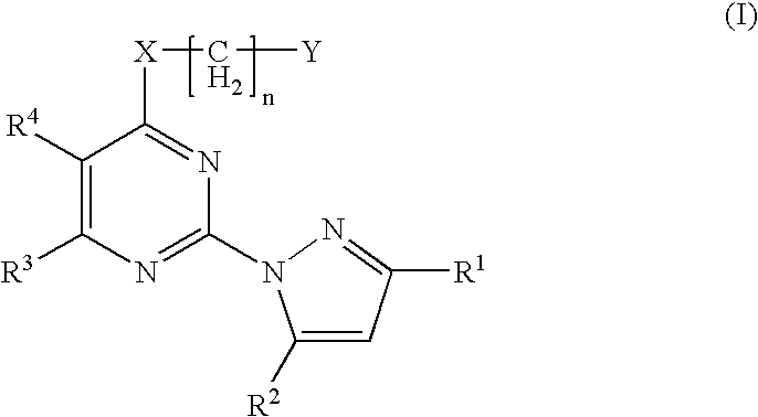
C1([R4])=C([R3])N=C(N2C([R2])=CC([R1])=N2)N=C1[X]C[Y]
